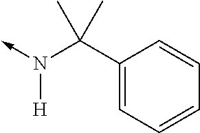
N([H])(->C)C(C1=CC=CC=C1)(C)C
